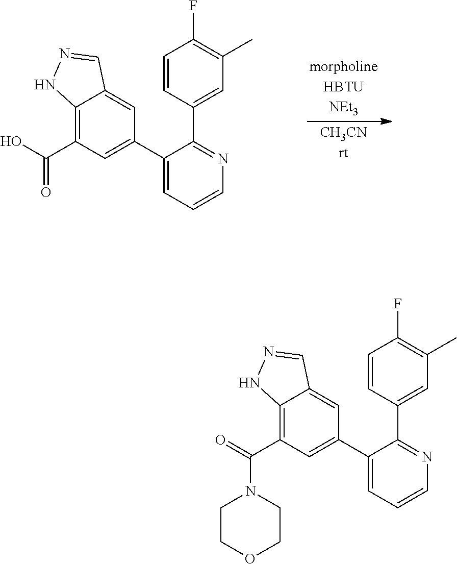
C1=CC(C2=NC=CC=C2C2=CC(C(=O)O)=C3C(=C2)C=NN3)=CC(C)=C1F.C1=CC(C2=NC=CC=C2C2=CC(C(N3CCOCC3)=O)=C3C(=C2)C=NN3)=CC(C)=C1F
